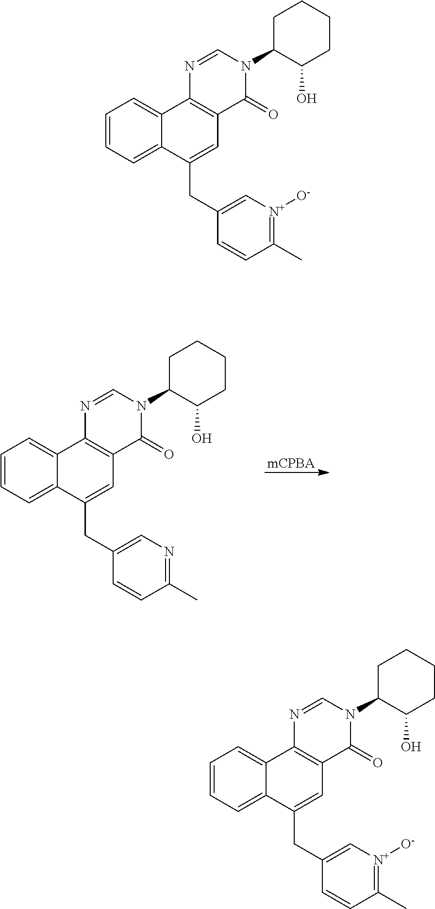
[mCPBA].C1=CC=C2C(=C1)C1=C(C=C2CC2=CN=C(C)C=C2)C(=O)N(C2C(O)CCCC2)C=N1.C1=CC=C2C(=C1)C1=C(C=C2CC2=C[N+]([O-])=C(C)C=C2)C(=O)N(C2C(O)CCCC2)C=N1.C1=CC=C2C(=C1)C1=C(C=C2CC2=C[N+]([O-])=C(C)C=C2)C(=O)N(C2C(O)CCCC2)C=N1
